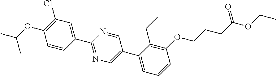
C(OC1=C(Cl)C=C(C2=NC=C(C3=CC=CC(OCCCC(OCC)=O)=C3CC)C=N2)C=C1)(C)C
